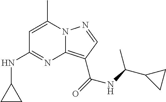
C1=C(C)N2C(=C(C(=O)NC(C3CC3)C)C=N2)N=C1NC1CC1
